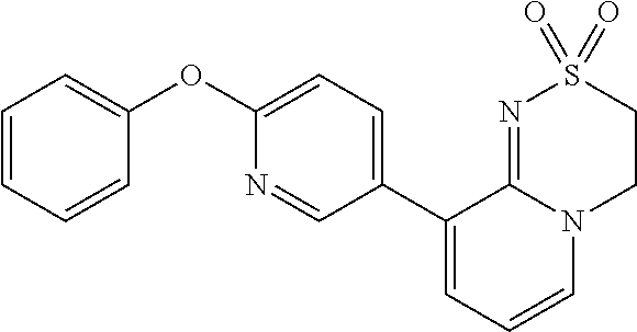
C1(OC2=CC=CC=C2)=CC=C(C2=CC=CN3C2=NS(=O)(=O)CC3)C=N1
